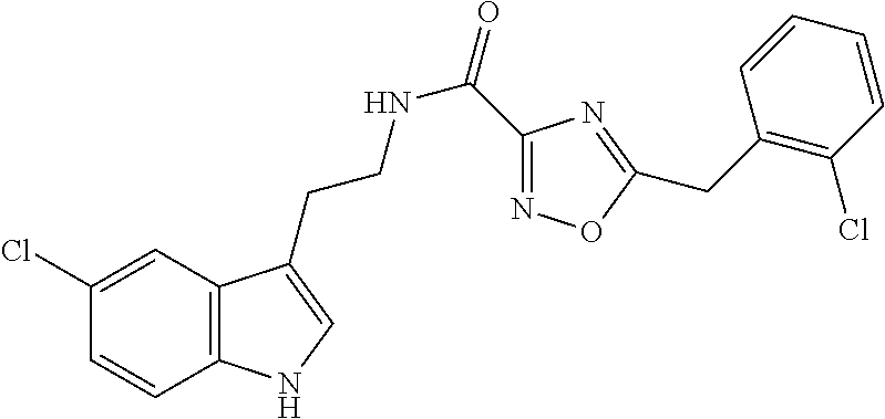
C12=C(C=C(Cl)C=C1)C(CCNC(=O)C1=NOC(CC3=C(Cl)C=CC=C3)=N1)=CN2
